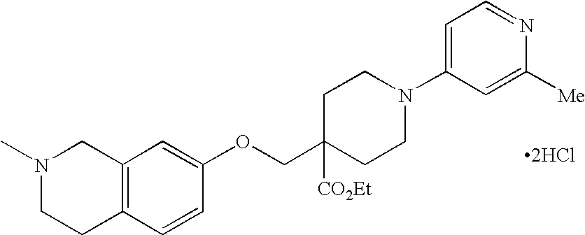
[2HCl].N1(C)CCC2=C(C1)C=C(OCC1([CO2Et])CCN(C3=CC=NC([Me])=C3)CC1)C=C2
